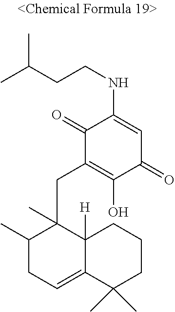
N(C1=CC(=O)C(O)=C(CC2(C)C(C)CC=C3C2([H])CCCC3(C)C)C1=O)CCC(C)C
